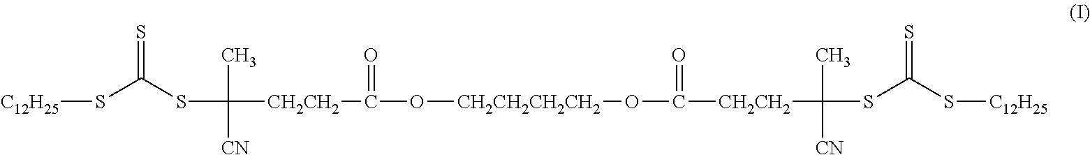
[C12H25]SC(SC(C)([CN])[CH2CH2]C(O[CH2CH2CH2CH2]OC([CH2CH2]C(C)([CN])SC(S[C12H25])=S)=O)=O)=S
